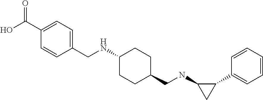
C1(C2=CC=CC=C2)C(NCC2CCC(NCC3=CC=C(C(O)=O)C=C3)CC2)C1
